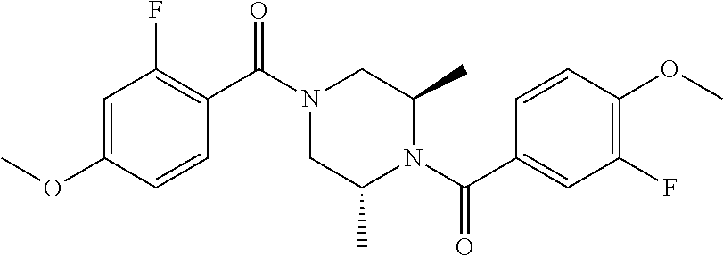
C1=C(OC)C=CC(C(N2CC(C)N(C(C3=CC(F)=C(OC)C=C3)=O)C(C)C2)=O)=C1F
